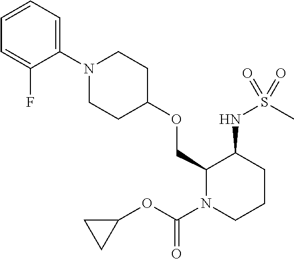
C1=CC=C(N2CCC(OCC3N(C(OC4CC4)=O)CCCC3NS(C)(=O)=O)CC2)C(F)=C1
